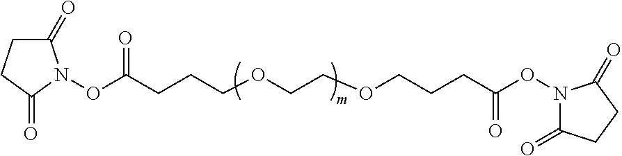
C(OCCOCCCC(ON1C(=O)CCC1=O)=O)CCC(ON1C(=O)CCC1=O)=O
